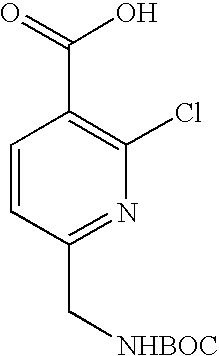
C1=CC(C[NHBOC])=NC(Cl)=C1C(=O)O
